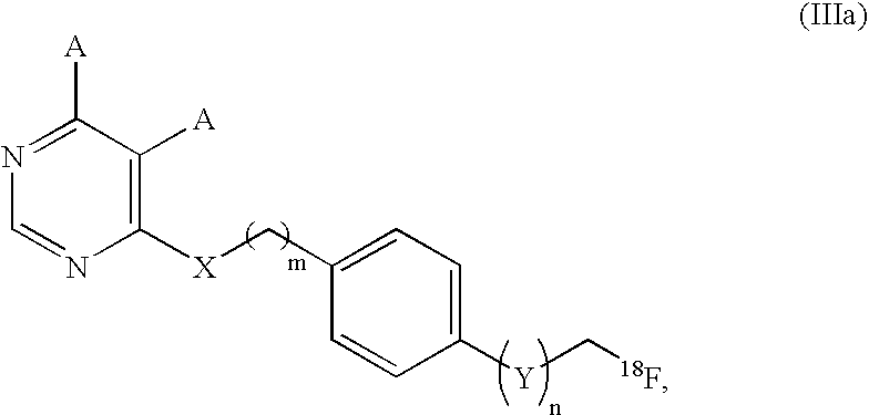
C1=NC([X]CC2=CC=C([Y]C[18F])C=C2)=C([A])C([A])=N1
